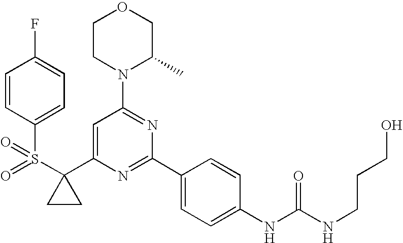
S(C1(C2=CC(N3C(C)COCC3)=NC(C3=CC=C(NC(NCCCO)=O)C=C3)=N2)CC1)(=O)(=O)C1=CC=C(F)C=C1
